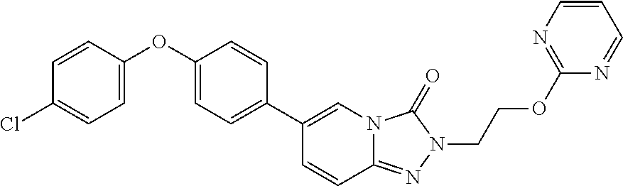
C1(OC2=CC=C(Cl)C=C2)=CC=C(C2=CN3C(=NN(CCOC4=NC=CC=N4)C3=O)C=C2)C=C1
